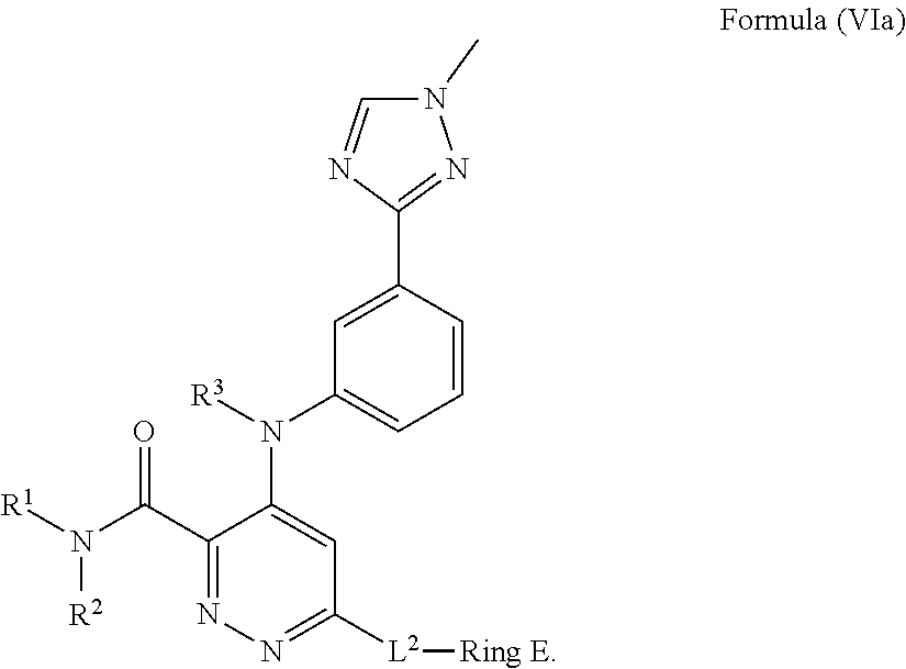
N([R2])(C(C1=NN=C([L2][Ring E])C=C1N([R3])C1=CC=CC(C2=NN(C)C=N2)=C1)=O)[R1]
